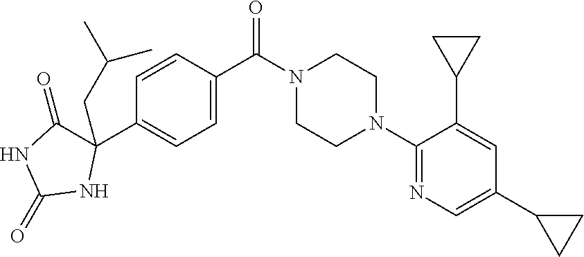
C1=CC(C(N2CCN(C3=NC=C(C4CC4)C=C3C3CC3)CC2)=O)=CC=C1C1(CC(C)C)C(=O)NC(=O)N1
